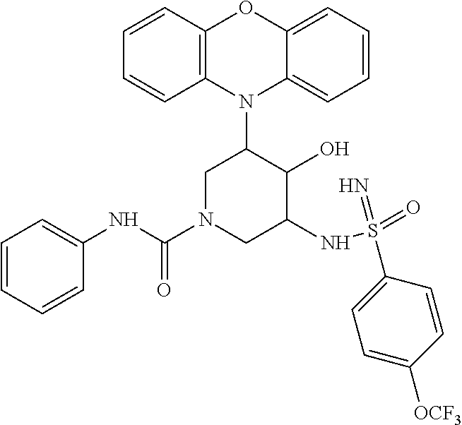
N1(C2CN(C(NC3=CC=CC=C3)=O)CC(NS(=O)(=N)C3=CC=C([OCF3])C=C3)C2O)C2=C(C=CC=C2)OC2=CC=CC=C12
